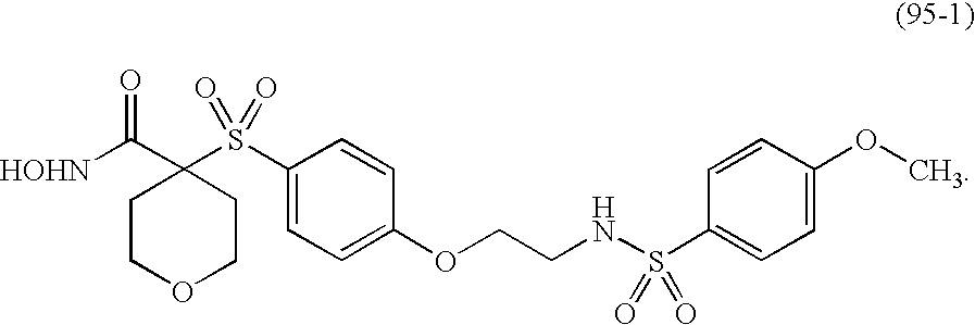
C1COCCC1(C([HOHN])=O)S(C1=CC=C(OCCNS(C2=CC=C(OC)C=C2)(=O)=O)C=C1)(=O)=O
